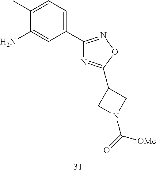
C1(N)=CC(C2=NOC(C3CN(C(=O)[OMe])C3)=N2)=CC=C1C
